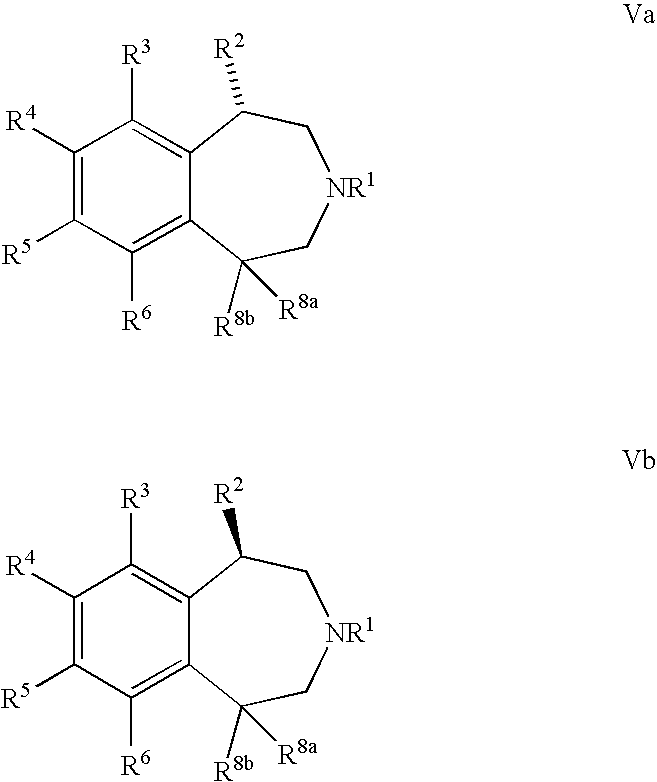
C1([R4])=C([R5])C([R6])=C2C(=C1[R3])C([R2])C[NR1]CC2([R8a])[R8b].C1([R4])=C([R5])C([R6])=C2C(=C1[R3])C([R2])C[NR1]CC2([R8a])[R8b]
